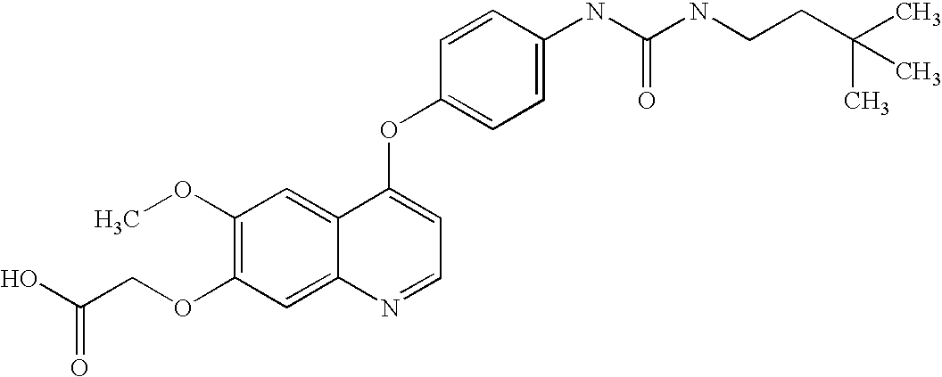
C1(OC)=C(OCC(O)=O)C=C2C(=C1)C(OC1=CC=C(NC(NCCC(C)(C)C)=O)C=C1)=CC=N2
